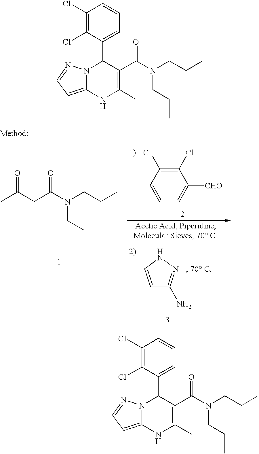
N12C(=CC=N1)NC(C)=C(C(N(CCC)CCC)=O)C2C1=CC=CC(Cl)=C1Cl.N12C(=CC=N1)NC(C)=C(C(N(CCC)CCC)=O)C2C1=CC=CC(Cl)=C1Cl.CC(CC(N(CCC)CCC)=O)=O.C1=CC=C([CHO])C(Cl)=C1Cl.C1=CNN=C1N
